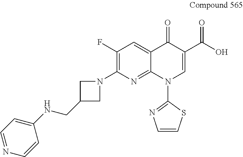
C1(F)=C(N2CC(CNC3=CC=NC=C3)C2)N=C2C(=C1)C(=O)C(C(O)=O)=CN2C1=NC=CS1
